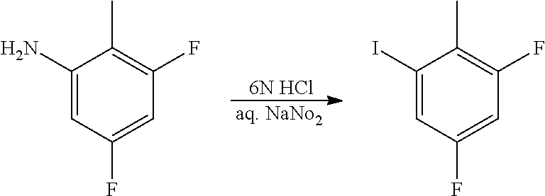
[aq. NaNo2].[6N HCl].C1(N)=CC(F)=CC(F)=C1C.C1(I)=CC(F)=CC(F)=C1C
